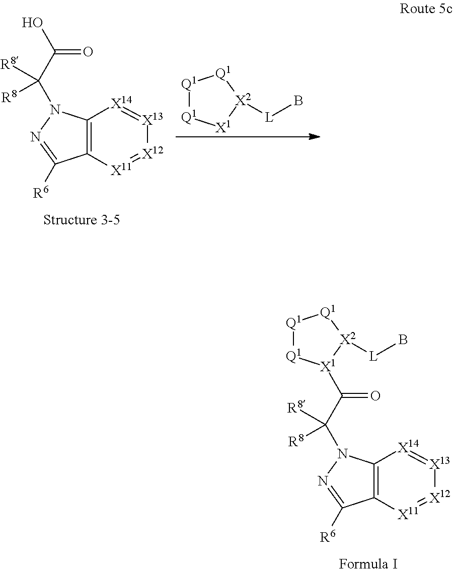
C12=C([X11]=[X12][X13]=[X14]1)C([R6])=NN2C(C(O)=O)([R8])[R8].[Q1]1[Q1][X1][X2]([L]B)[Q1]1.C12=C([X11]=[X12][X13]=[X14]1)C([R6])=NN2C(C(=O)[X1]1[Q1][Q1][Q1][X2]1[L]B)([R8])[R8]
